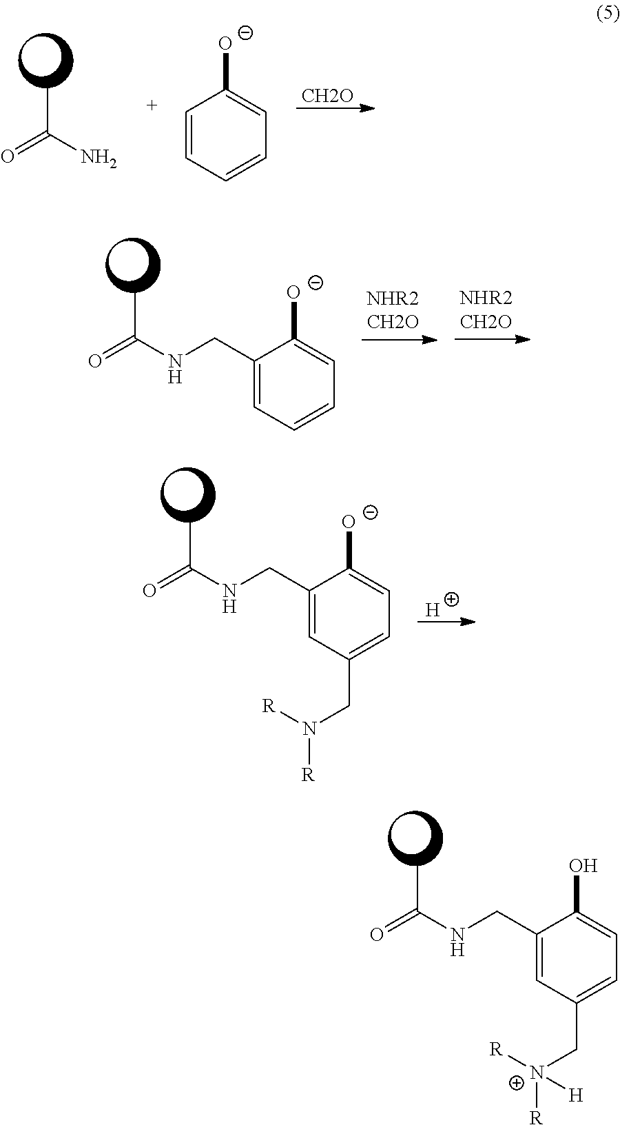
O=C(N)C.C1=CC=CC=C1[O-].[CH2O].O=C(NCC1=CC=CC=C1[O-])C.O=C(NCC1=CC(CN([R])[R])=CC=C1[O-])C.[H].O=C(NCC1=CC(C[N+]([R])([R])[H])=CC=C1O)C
